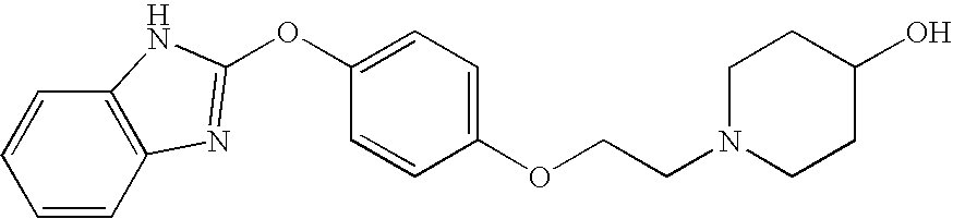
C1=CC2=C(C=C1)NC(OC1=CC=C(OCCN3CCC(O)CC3)C=C1)=N2
